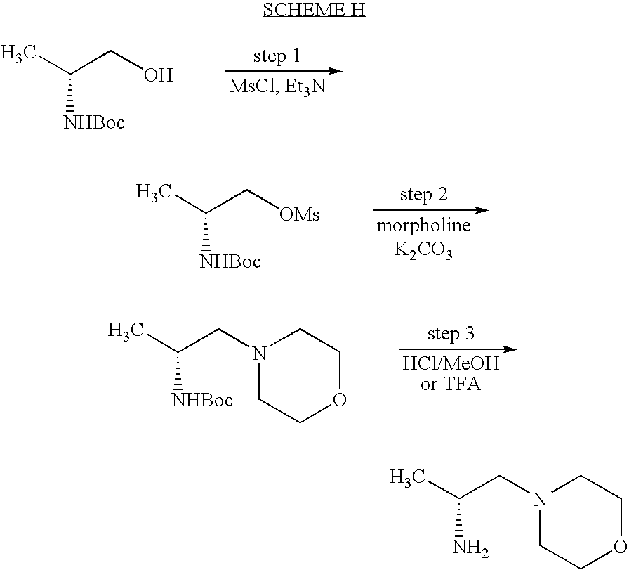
C(CO)(C)[NHBoc].C(C[OMs])(C)[NHBoc].C(CN1CCOCC1)(C)[NHBoc].C(CN1CCOCC1)(C)N
